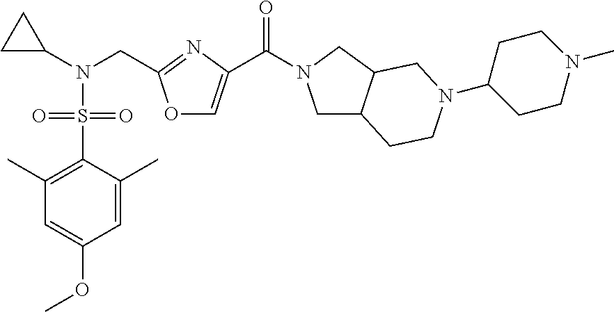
O1C=C(C(=O)N2CC3C(C2)CN(C2CCN(C)CC2)CC3)N=C1CN(C1CC1)S(C1=C(C)C=C(OC)C=C1C)(=O)=O
